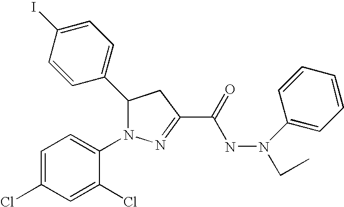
C1(C2N(C3=CC=C(Cl)C=C3Cl)N=C(C(=O)NN(CC)C3=CC=CC=C3)C2)=CC=C(I)C=C1
